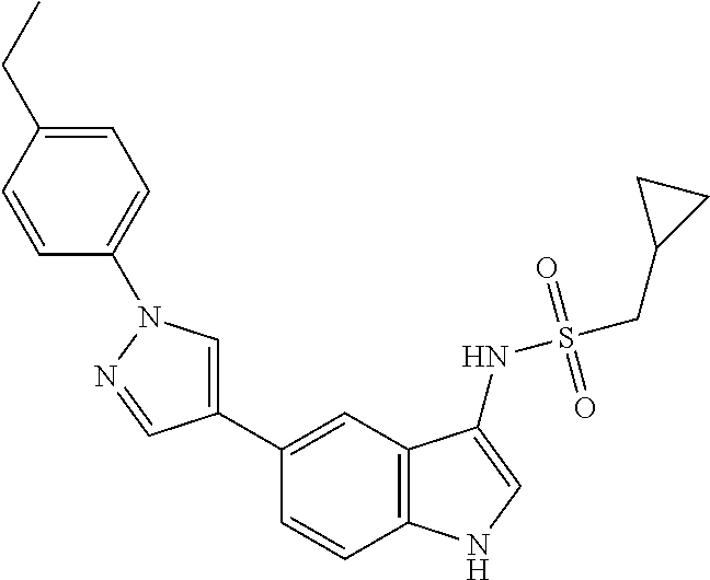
C1(C2=CN(C3=CC=C(CC)C=C3)N=C2)=CC2=C(C=C1)NC=C2NS(CC1CC1)(=O)=O
